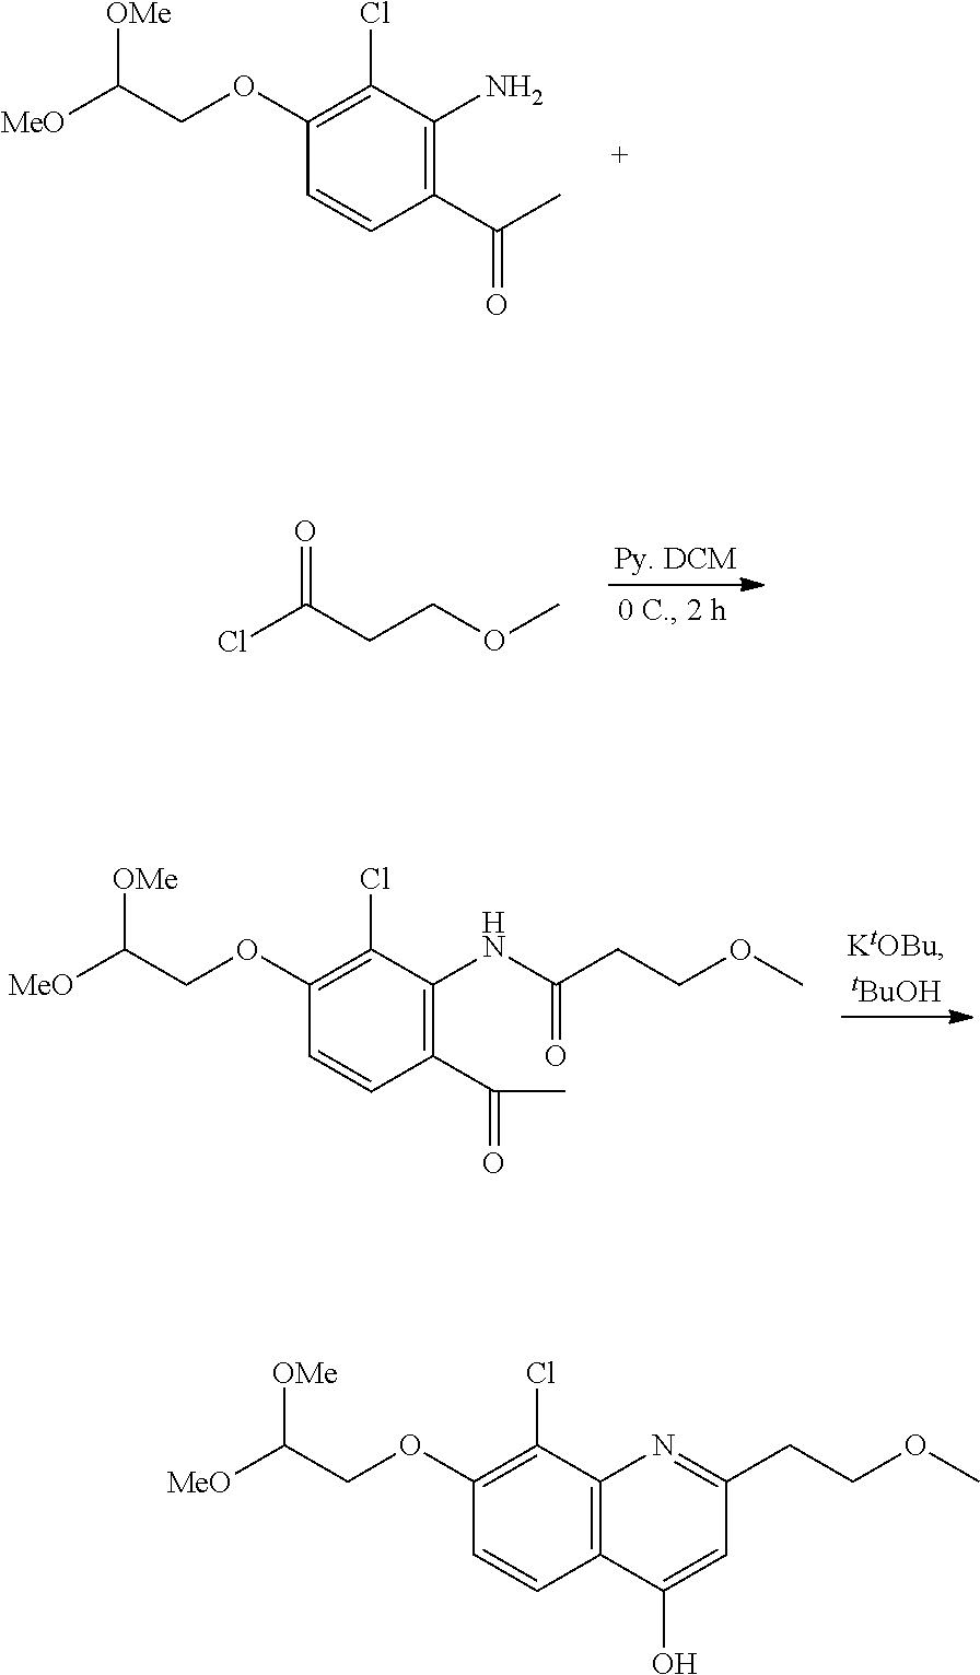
C1(C(=O)C)=C(N)C(Cl)=C(OCC([MeO])[OMe])C=C1.O=C(Cl)CCOC.C1(C(=O)C)=C(NC(CCOC)=O)C(Cl)=C(OCC([MeO])[OMe])C=C1.C12=C(C(Cl)=C(OCC([MeO])[OMe])C=C1)N=C(CCOC)C=C2O
